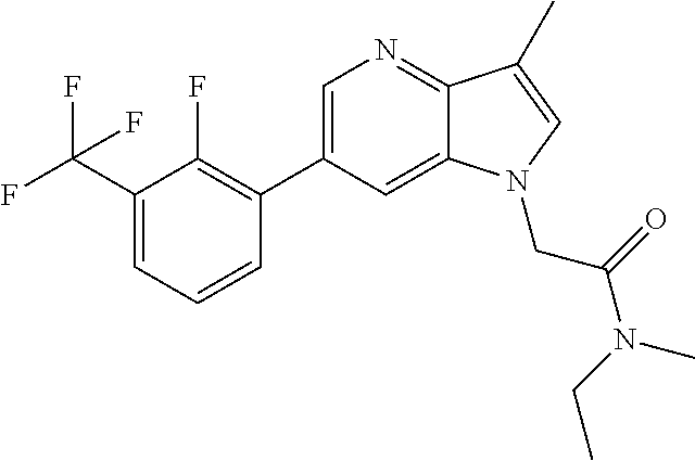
C1=C(C2=C(F)C(C(F)(F)F)=CC=C2)C=C2C(=N1)C(C)=CN2CC(N(CC)C)=O
